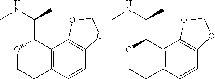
O1CCC2=C(C1C(NC)C)C1=C(C=C2)OCO1.O1CCC2=C(C1C(NC)C)C1=C(C=C2)OCO1
